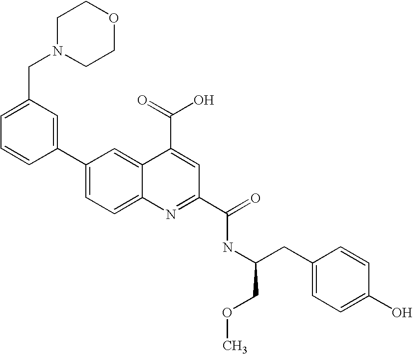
C1(CN2CCOCC2)=CC=CC(C2=CC=C3C(=C2)C(C(=O)O)=CC(C(=O)NC(CC2=CC=C(O)C=C2)COC)=N3)=C1
